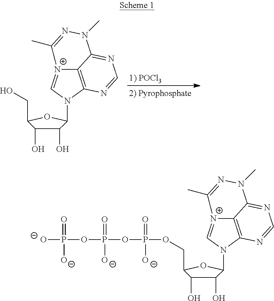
C1(O)C(O)C(CO)OC1N1C2=C3[N+](=C1)C(C)=NN(C)C3=NC=N2.C1(O)C(O)C(COP(=O)([O-])OP(OP([O-])(=O)[O-])(=O)[O-])OC1N1C2=C3[N+](=C1)C(C)=NN(C)C3=NC=N2
